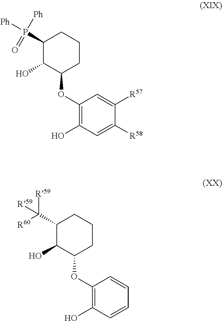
C1(P([Ph])(=O)[Ph])C(O)C(OC2=C(O)C=C([R58])C([R57])=C2)CCC1.C1(C([R60])([R59])[R59])C(O)C(OC2=C(O)C=CC=C2)CCC1
